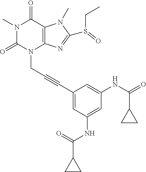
N1(C)C(=O)N(CC#CC2=CC(NC(C3CC3)=O)=CC(NC(=O)C3CC3)=C2)C2=C(C1=O)N(C)C(S(CC)=O)=N2
